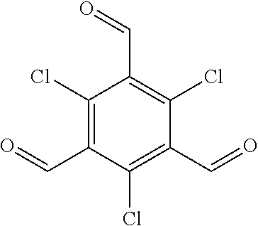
C1(Cl)=C(C=O)C(Cl)=C(C=O)C(Cl)=C1C=O
